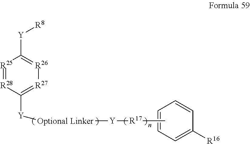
C1=CC=C([R16])C=C1.[Y]([Optional Linker][Y][R17]C)C1=[R27][R26]=C([Y][R8])[R25]=[R28]1
